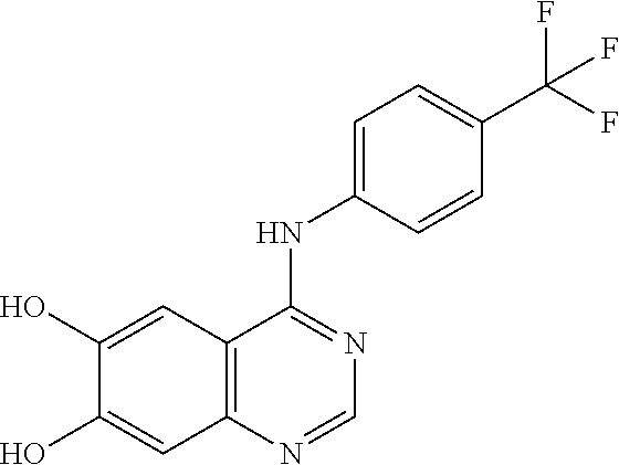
C12=C(C=C(O)C(O)=C1)C(NC1=CC=C(C(F)(F)F)C=C1)=NC=N2
